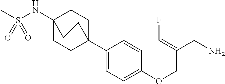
C1(C23CCC(NS(C)(=O)=O)(CC2)CC3)=CC=C(OCC(CN)=CF)C=C1
